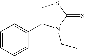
C1=CC=CC(C2=CSC(=S)N2CC)=C1
